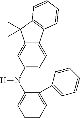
C12=CC=C(N(C3=CC=CC=C3C3=CC=CC=C3)[H])C=C1C(C)(C)C1=C2C=CC=C1
